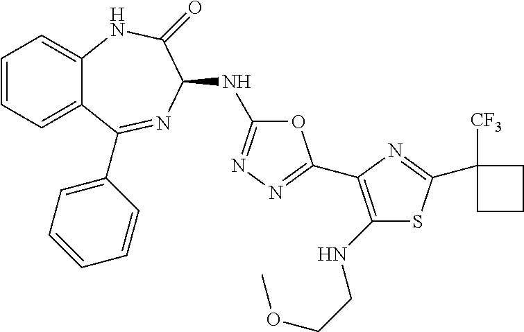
C1=CC=C2C(=C1)NC(=O)C(NC1=NN=C(C3=C(NCCOC)SC(C4([CF3])CCC4)=N3)O1)N=C2C1=CC=CC=C1
